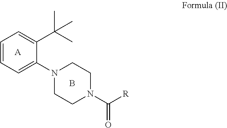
[A].C1=CC=C(N2CCN(C([R])=O)CC2)C(C(C)(C)C)=C1.B
